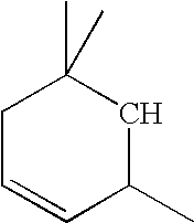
C1C=CC(C)CC1(C)C
